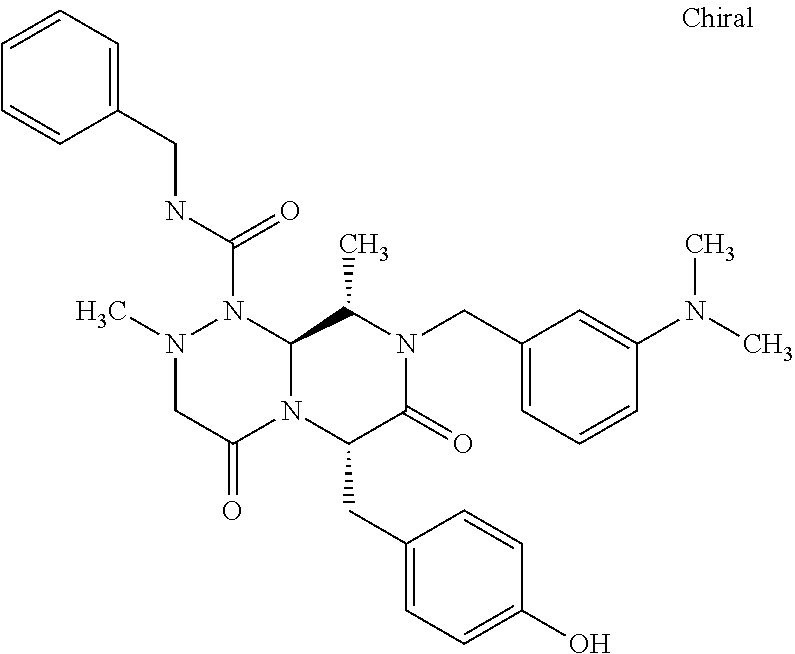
N1(C)CC(=O)N2C(N1C(NCC1=CC=CC=C1)=O)C(C)N(CC1=CC=CC(N(C)C)=C1)C(=O)C2CC1=CC=C(O)C=C1
